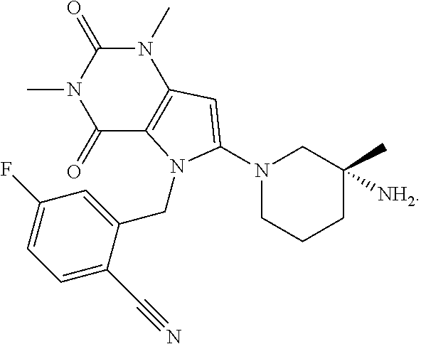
C1(=O)C2=C(N(C)C(=O)N1C)C=C(N1CCCC([NH2])(C)C1)N2CC1=CC(F)=CC=C1C#N
